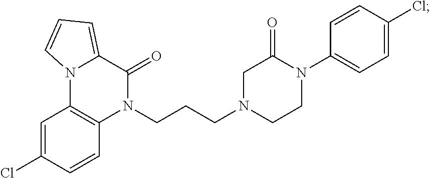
C1=CC(Cl)=CC2=C1N(CCCN1CCN(C3=CC=C(Cl)C=C3)C(=O)C1)C(=O)C1=CC=CN21
